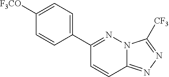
C1(C2=NN3C(=NN=C3[CF3])C=C2)=CC=C([F3CO])C=C1
